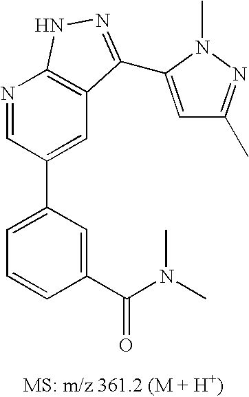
N1=CC(C2=CC=CC(C(N(C)C)=O)=C2)=CC2=C1NN=C2C1=CC(C)=NN1C
